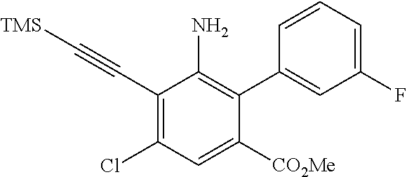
C1(C#C[TMS])=C(Cl)C=C([CO2Me])C(C2=CC(F)=CC=C2)=C1N
